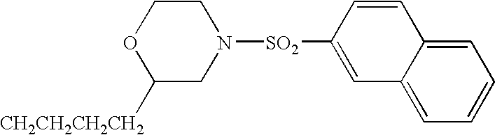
C1N([SO2]C2=CC3=CC=CC=C3C=C2)CCOC1[CH2CH2CH2CH2]
